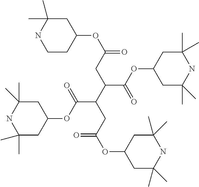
C(C(OC1CC(C)(C)NC(C)(C)C1)=O)(C(CC(OC1CC(C)(C)NC(C)(C)C1)=O)C(OC1CC(C)(C)NC(C)(C)C1)=O)CC(OC1CC(C)(C)NCC1)=O
